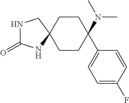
N1C(=O)NC2(C1)CCC(N(C)C)(C1=CC=C(F)C=C1)CC2
